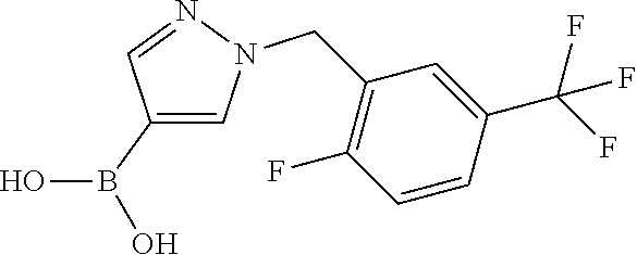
C1(B(O)O)=CN(CC2=C(F)C=CC(C(F)(F)F)=C2)N=C1
